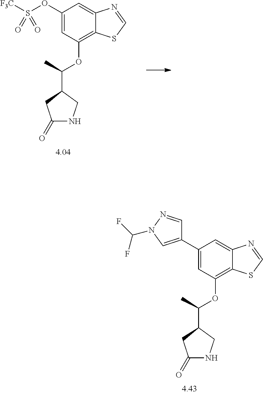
C1(OS([F3C])(=O)=O)=CC(OC(C2CC(=O)NC2)C)=C2C(=C1)N=CS2.C1(C2=CN(C(F)F)N=C2)=CC(OC(C2CC(=O)NC2)C)=C2C(=C1)N=CS2
